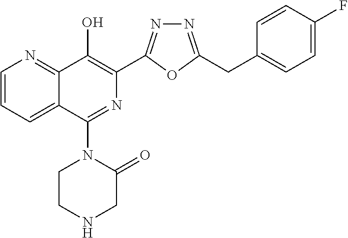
C1=CC=C2C(=N1)C(O)=C(C1=NN=C(CC3=CC=C(F)C=C3)O1)N=C2N1CCNCC1=O
